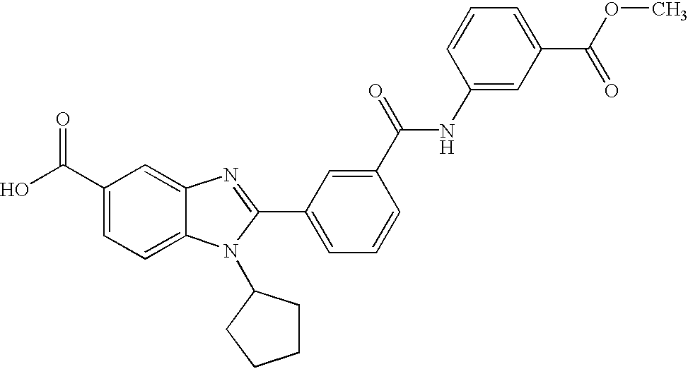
C1(C(O)=O)=CC=C2C(=C1)N=C(C1=CC=CC(C(=O)NC3=CC(C(OC)=O)=CC=C3)=C1)N2C1CCCC1
